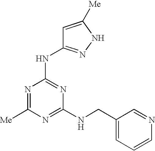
[Me]C1=NC(NC2=NNC([Me])=C2)=NC(NCC2=CC=CN=C2)=N1
